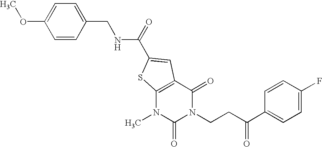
C1=CC(CNC(=O)C2=CC3=C(N(C)C(=O)N(CCC(C4=CC=C(F)C=C4)=O)C3=O)S2)=CC=C1OC
